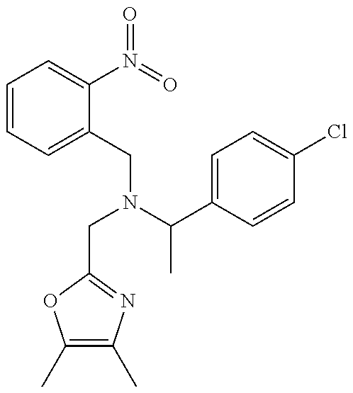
C1(C)=C(C)N=C(CN(C(C)C2=CC=C(Cl)C=C2)CC2=CC=CC=C2N(=O)=O)O1
